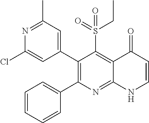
N1=C(C)C=C(C2=C(C3=CC=CC=C3)N=C3C(=C2S(=O)(CC)=O)C(=O)C=CN3)C=C1Cl
